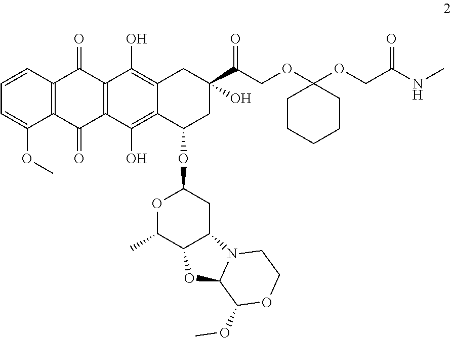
O=C(C1(O)CC2=C(O)C3=C(C(O)=C2C(OC2OC(C)C4C(C2)N2C(O4)C(OC)OCC2)C1)C(=O)C1=C(C3=O)C=CC=C1OC)COC1(OCC(NC)=O)CCCCC1
